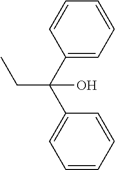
C1(C(CC)(C2=CC=CC=C2)O)=CC=CC=C1
